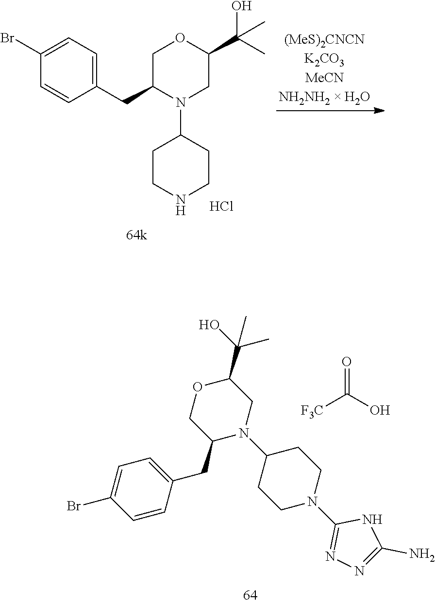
C1(Br)=CC=C(CC2N(C3CCNCC3)CC(C(C)(O)C)OC2)C=C1.Cl.C1(Br)=CC=C(CC2N(C3CCN(C4=NN=C(N)N4)CC3)CC(C(O)(C)C)OC2)C=C1.[F3C]C(O)=O
